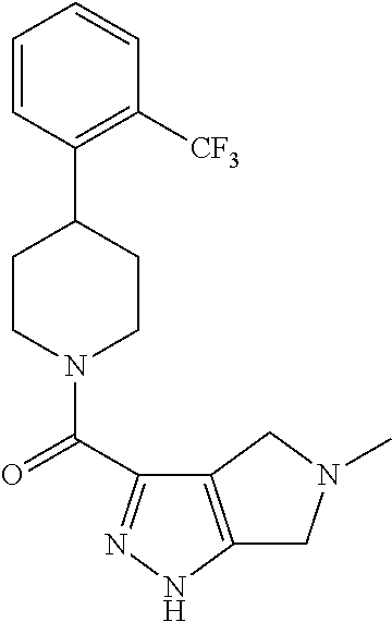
C1=CC(C2CCN(C(=O)C3=NNC4=C3CN(C)C4)CC2)=C([CF3])C=C1
